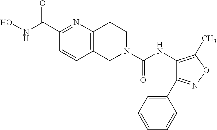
C12=C(N=C(C(NO)=O)C=C1)CCN(C(=O)NC1=C(C)ON=C1C1=CC=CC=C1)C2
